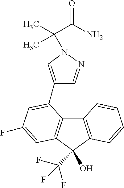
C12=C(C(O)(C(F)(F)F)C3=C1C(C1=CN(C(C(=O)N)(C)C)N=C1)=CC(F)=C3)C=CC=C2
